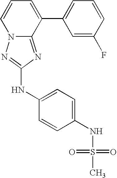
C1=CC=C(C2=CC=CC(F)=C2)C2=NC(NC3=CC=C(NS(=O)(=O)C)C=C3)=NN12
